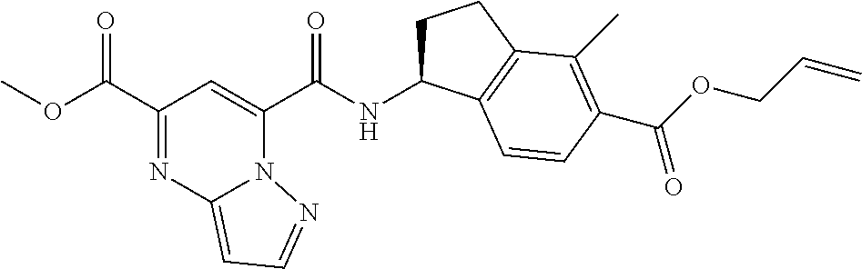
C1(C(OC)=O)=NC2=CC=NN2C(C(NC2CCC3=C2C=CC(C(=O)OCC=C)=C3C)=O)=C1
